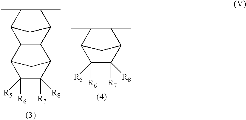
C1(C)C(C)C2C3C(C1C2)C1C([R7])([R8])C([R6])([R5])C3C1.C1(C)C(C)C2C([R7])([R8])C([R6])([R5])C1C2
